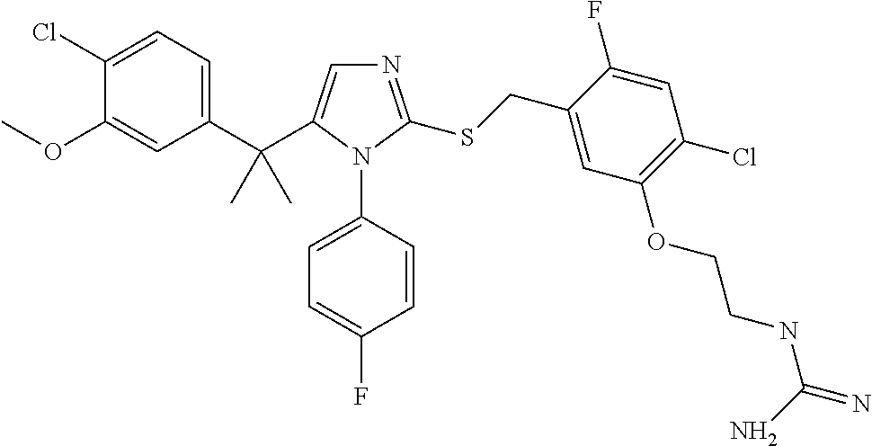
C1(C(C)(C)C2=CN=C(SCC3=CC(OCCNC(N)=N)=C(Cl)C=C3F)N2C2=CC=C(F)C=C2)=CC=C(Cl)C(OC)=C1
